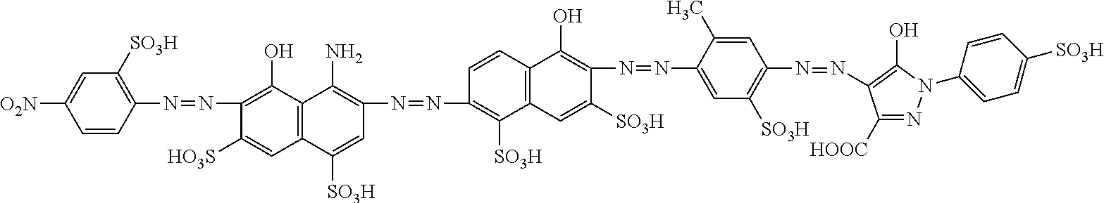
C1=CC(N=NC2=C(O)C3=C(C=C2[HO3S])C([SO3H])=CC(N=NC2=C([SO3H])C4=C(C=C2)C(O)=C(N=NC2=CC([SO3H])=C(N=NC5=C(O)N(C6=CC=C([SO3H])C=C6)N=C5[HOOC])C=C2C)C([SO3H])=C4)=C3N)=C([SO3H])C=C1[O2N]
